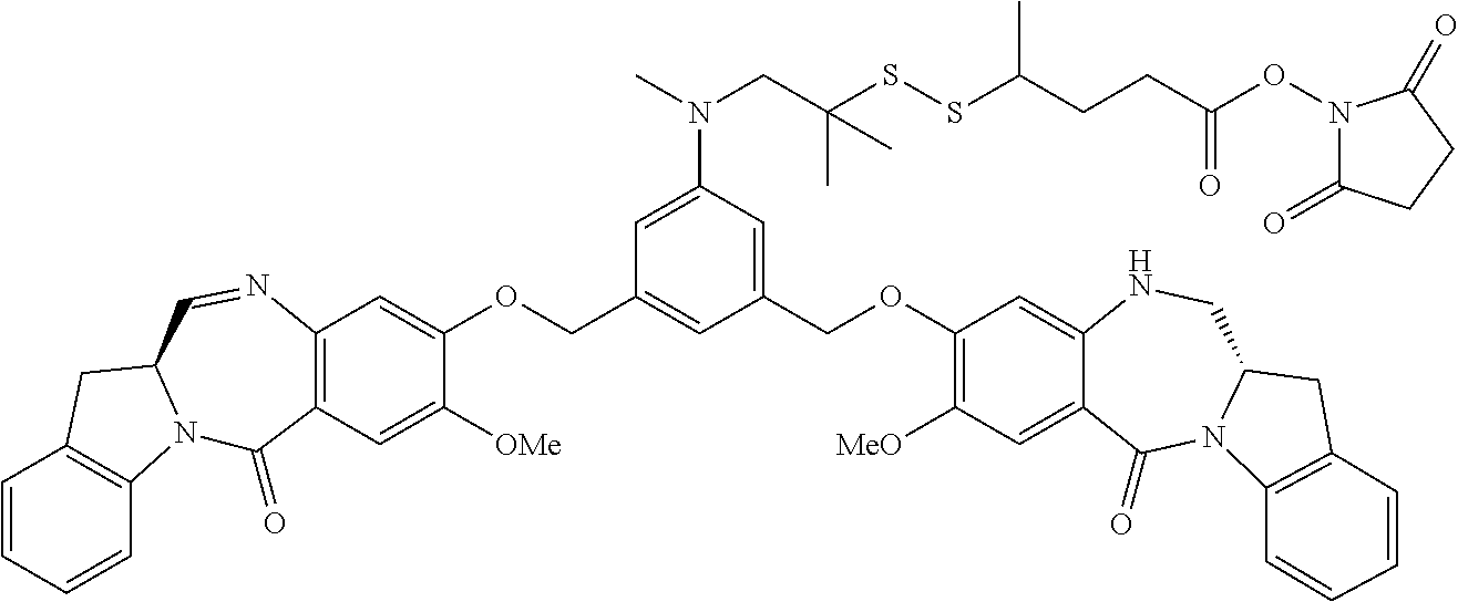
C1=CC=CC2=C1CC1N2C(=O)C2=C(N=C1)C=C(OCC1=CC(COC3=C([MeO])C=C4C(=C3)NCC3N(C4=O)C4=C(C3)C=CC=C4)=CC(N(C)CC(SSC(CCC(ON3C(=O)CCC3=O)=O)C)(C)C)=C1)C([OMe])=C2
